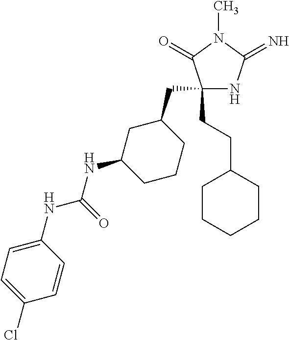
C1(CC2CC(NC(NC3=CC=C(Cl)C=C3)=O)CCC2)(CCC2CCCCC2)NC(=N)N(C)C1=O
